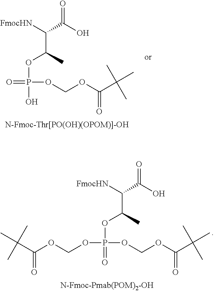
[FmocHN]C(C(O)=O)C(C)OP(O)(=O)OCOC(C(C)(C)C)=O.[FmocHN]C(C(O)=O)C(C)OP(=O)(OCOC(C(C)(C)C)=O)OCOC(C(C)(C)C)=O
